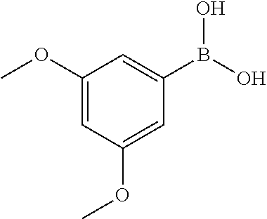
C1(OC)=CC(OC)=CC(B(O)O)=C1
